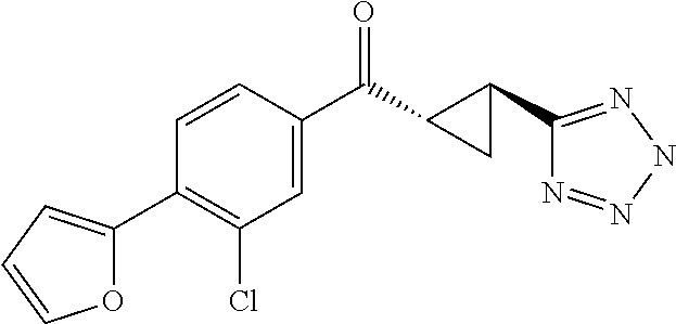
C1=CC(C(C2C(C3=NNN=N3)C2)=O)=CC(Cl)=C1C1=CC=CO1
